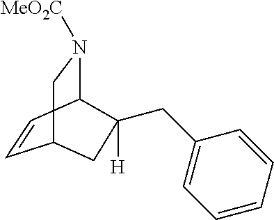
C1=CC2N([MeO2C])CC1CC2(CC1=CC=CC=C1)[H]
